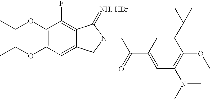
C1(OCC)=C(OCC)C=C2C(=C1F)C(=[NH. HBr])N(CC(C1=CC(N(C)C)=C(OC)C(C(C)(C)C)=C1)=O)C2
